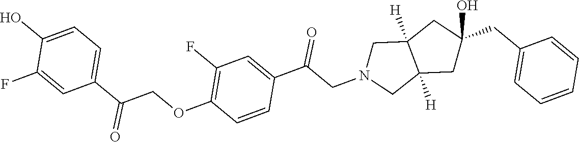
C1(CC2=CC=CC=C2)(O)CC2([H])C([H])(CN(CC(C3=CC(F)=C(OCC(C4=CC=C(O)C(F)=C4)=O)C=C3)=O)C2)C1
